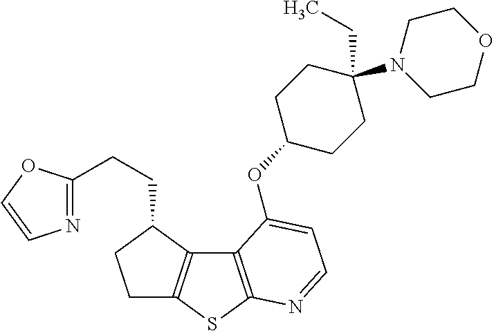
C1C2=C(C(CCC3=NC=CO3)C1)C1=C(S2)N=CC=C1OC1CCC(N2CCOCC2)(CC)CC1
